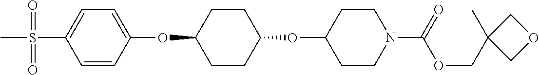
C1=CC(OC2CCC(OC3CCN(C(OCC4(C)COC4)=O)CC3)CC2)=CC=C1S(C)(=O)=O
